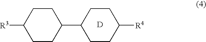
C1CC(C2CCC([R3])CC2)CCC1[R4].[D]
